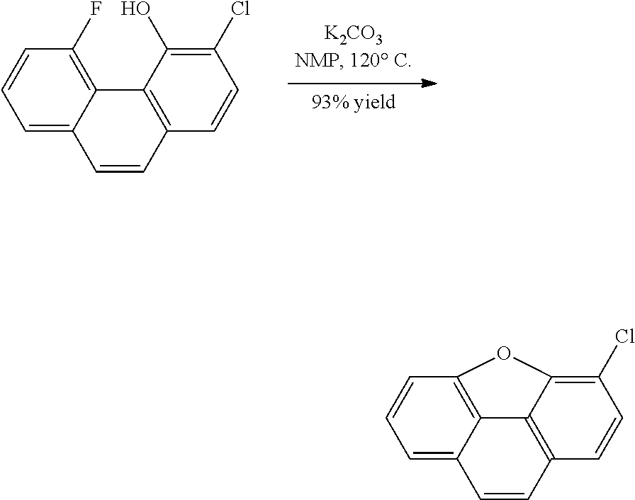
C1=C2C(=C(F)C=C1)C1=C(C=CC(Cl)=C1O)C=C2.C1=C2C3=C(C=C1)OC1=C(Cl)C=CC(=C31)C=C2
